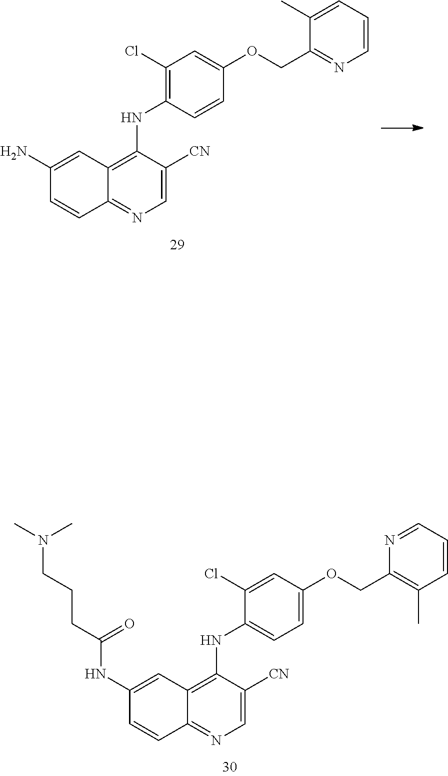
C1(NC(CCCN(C)C)=O)=CC2=C(NC3=CC=C(OCC4=C(C)C=CC=N4)C=C3Cl)C([CN])=CN=C2C=C1.C1(N)=CC2=C(NC3=C(Cl)C=C(OCC4=NC=CC=C4C)C=C3)C([CN])=CN=C2C=C1
